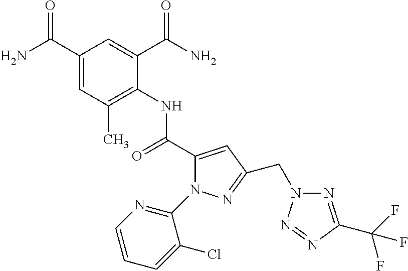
C1(C(N)=O)=CC(C)=C(NC(C2=CC(CN3N=C(C(F)(F)F)N=N3)=NN2C2=NC=CC=C2Cl)=O)C(C(N)=O)=C1
